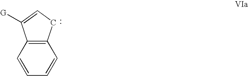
C12=C(C=CC=C1)C([G])=CC2
